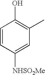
C1=CC([NHSO2Me])=CC(C)=C1O
